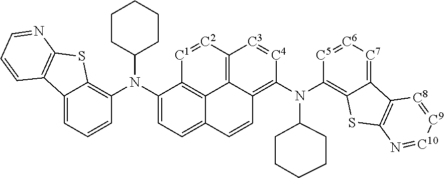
C12=CC=CC(N(C3=CC=C4C5=C3[C1]=[C2]C3=C5C(=C(N(C5=C6C(=[C7][C6]=[C5]5)C5=C(S6)N=[C10][C9]=[C8]5)C5CCCCC5)[C4]=[C3]3)C=C4)C3CCCCC3)=C1SC1=C2C=CC=N1
